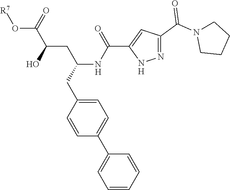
O(C(C(CC(NC(C1=CC(C(=O)N2CCCC2)=NN1)=O)CC1=CC=C(C2=CC=CC=C2)C=C1)O)=O)[R7].[H].[H]
